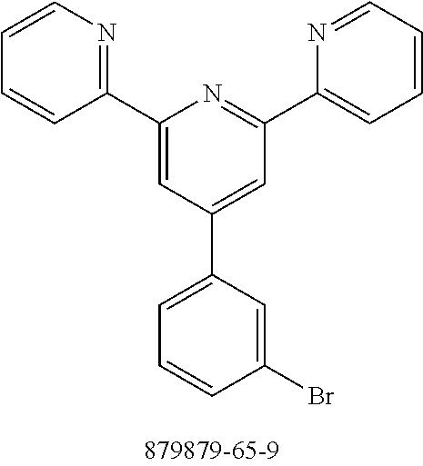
C1(C2=NC=CC=C2)=CC(C2=CC=CC(Br)=C2)=CC(C2=CC=CC=N2)=N1
